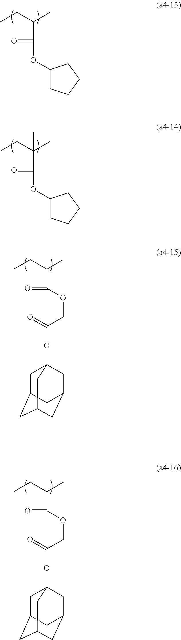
CCC(C)C(=O)OC1CCCC1.CCC(C)(C(=O)OC1CCCC1)C.CCC(C)C(=O)OCC(=O)OC12CC3CC(CC(C1)C3)C2.CCC(C)(C(=O)OCC(=O)OC12CC3CC(CC(C1)C3)C2)C
